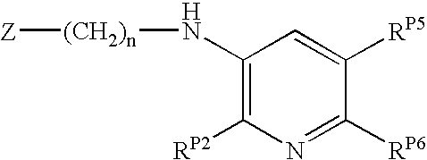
C1(N[(CH2)n][Z])=C([RP2])N=C([RP6])C([RP5])=C1
